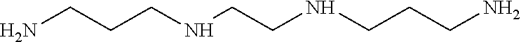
NCCCNCCNCCCN
